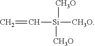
C=C[Si]([CH3O])([CH3O])[CH3O]
